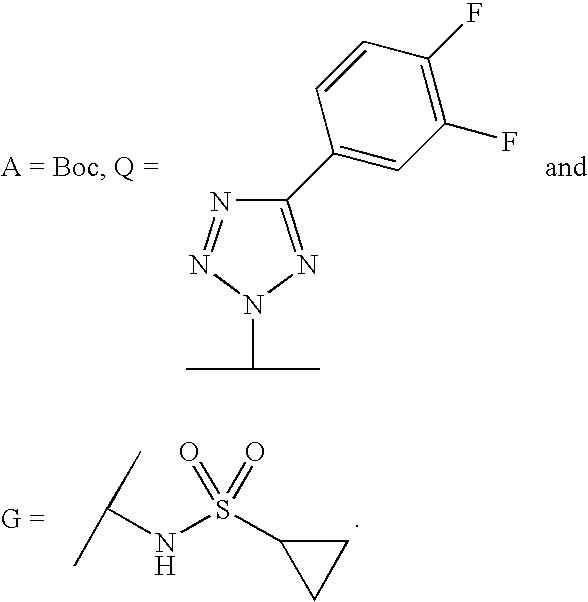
C(NS(C1CC1)(=O)=O)(C)C.N1=NN(C(C)C)N=C1C1=CC(F)=C(F)C=C1
